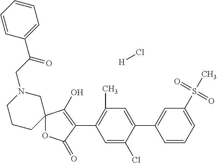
C12(OC(=O)C(C3=C(C)C=C(C4=CC(S(C)(=O)=O)=CC=C4)C(Cl)=C3)=C1O)CN(CC(C1=CC=CC=C1)=O)CCC2.[H]Cl
